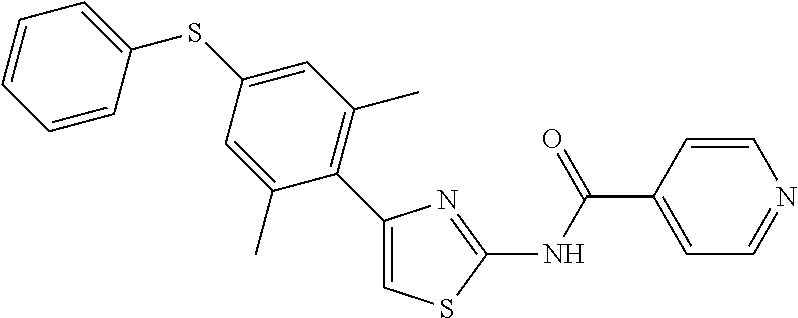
C1(C2=C(C)C=C(SC3=CC=CC=C3)C=C2C)=CSC(NC(C2=CC=NC=C2)=O)=N1
